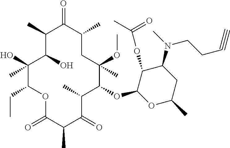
C1(O)C(O)(C)C(CC)OC(=O)C(C)C(=O)C(C)C(OC2OC(C)CC(N(C)CCC#C)C2OC(C)=O)C(C)(OC)CC(C)C(=O)C1C
